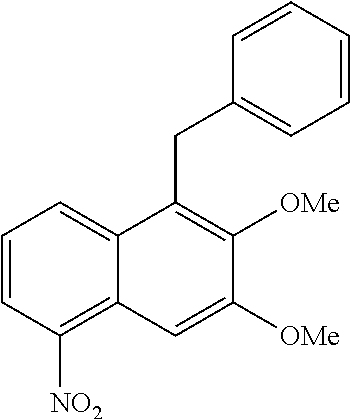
C1=CC([NO2])=C2C(=C1)C(CC1=CC=CC=C1)=C([OMe])C([OMe])=C2
